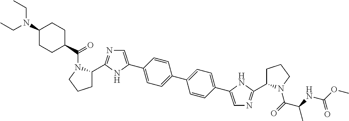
C1(C2=CN=C(C3CCCN3C(=O)C(NC(OC)=O)C)N2)=CC=C(C2=CC=C(C3=CN=C(C4CCCN4C(C4CCC(N(CC)CC)CC4)=O)N3)C=C2)C=C1
